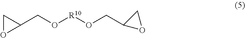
C1(CO[R10]OCC2OC2)CO1
